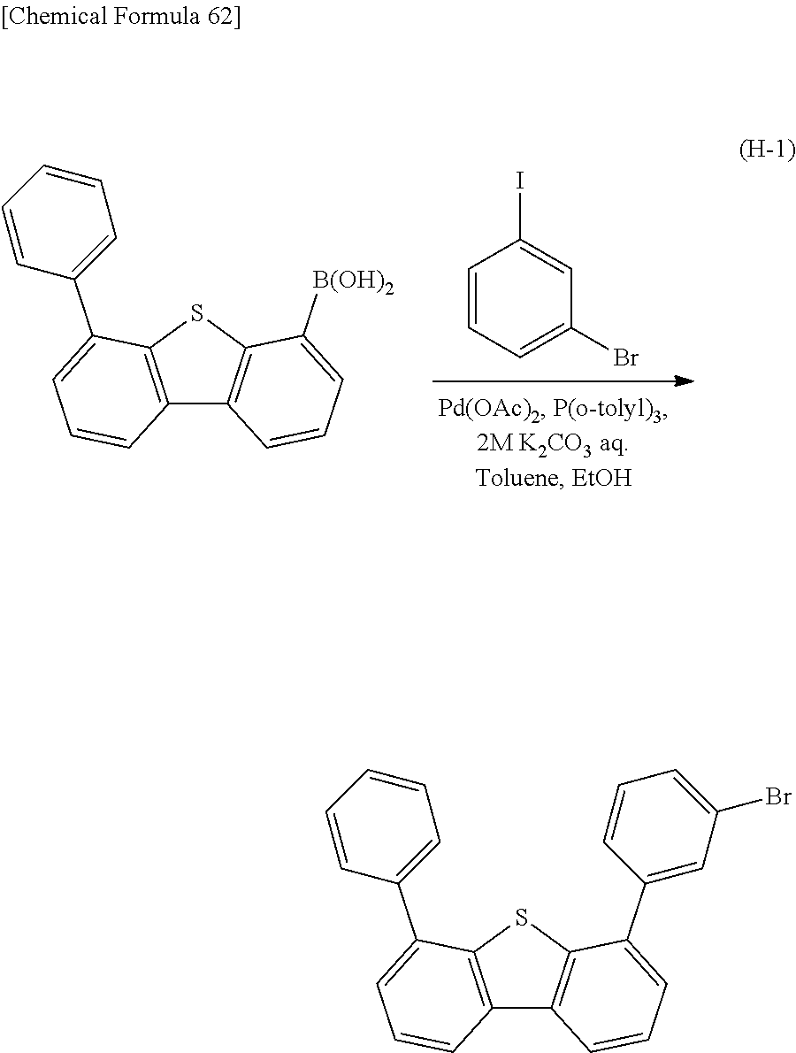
C1=CC=C(Br)C=C1I.C1=CC(C2=CC=CC3=C2SC2=C3C=CC=C2[B(OH)2])=CC=C1.C1=CC(C2=CC=CC3=C2SC2=C3C=CC=C2C2=CC(Br)=CC=C2)=CC=C1
